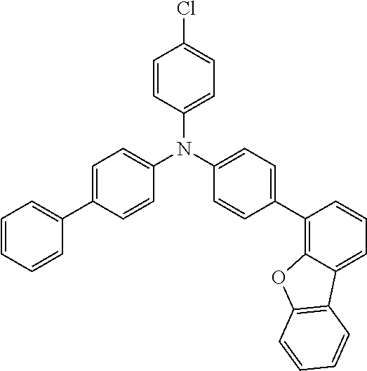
C1(N(C2=CC=C(C3=CC=CC=C3)C=C2)C2=CC=C(C3=C4C(=CC=C3)C3=C(O4)C=CC=C3)C=C2)=CC=C(Cl)C=C1
